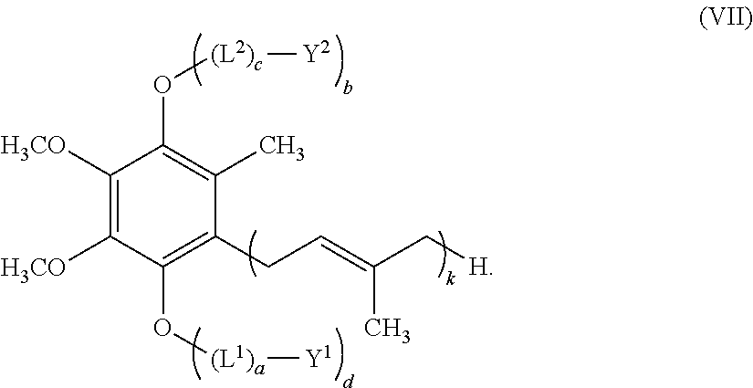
C1([H3CO])=C([H3CO])C(O[(L1)a][Y1])=C(CC=C(C[H])C)C(C)=C1O[(L2)c][Y2]
